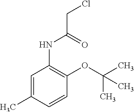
C1=C(C)C=CC(OC(C)(C)C)=C1NC(CCl)=O
